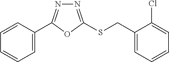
C1=C(C2=NN=C(SCC3=CC=CC=C3Cl)O2)C=CC=C1
